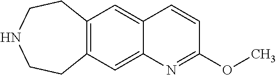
C1(OC)=NC2=CC3=C(C=C2C=C1)CCNCC3
